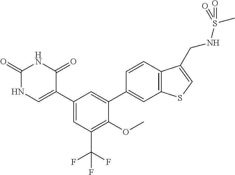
C1(=O)NC=C(C2=CC(C(F)(F)F)=C(OC)C(C3=CC4=C(C=C3)C(CNS(C)(=O)=O)=CS4)=C2)C(=O)N1
